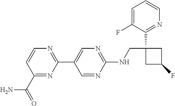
C1=C(F)C(C2(CNC3=NC=C(C4=NC=CC(C(N)=O)=N4)C=N3)CC(F)C2)=NC=C1
